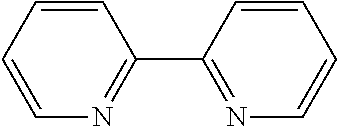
C1=CC=CN=C1C1=NC=CC=C1
